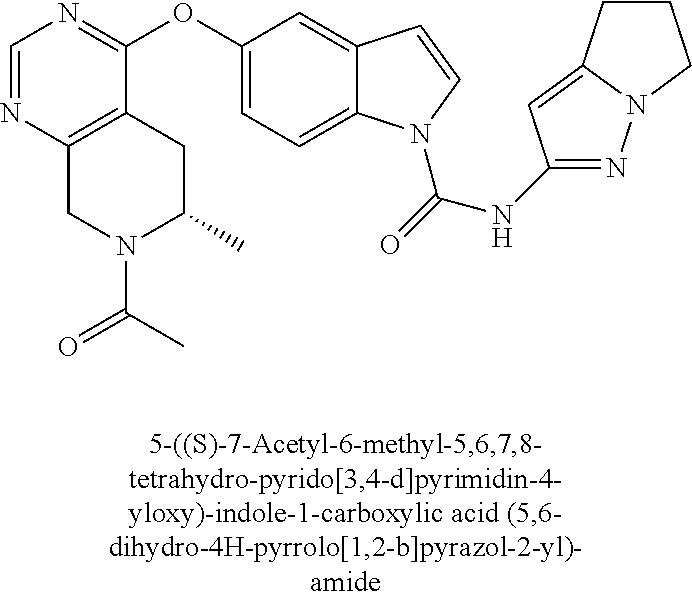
C1=NC2=C(C(OC3=CC=C4C(=C3)C=CN4C(=O)NC3=NN4C(=C3)CCC4)=N1)CC(C)N(C(C)=O)C2
